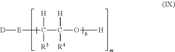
[D][E]C(C(O[H])([H])[R4])([H])[R3]
